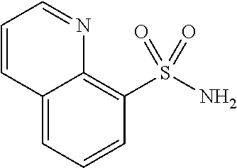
C12=CC=CC(S(N)(=O)=O)=C1N=CC=C2
